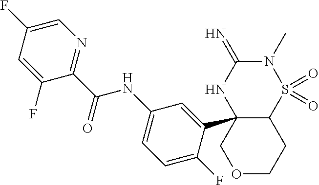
C12S(=O)(=O)N(C)C(=N)NC1(C1=CC(NC(C3=NC=C(F)C=C3F)=O)=CC=C1F)COCC2
